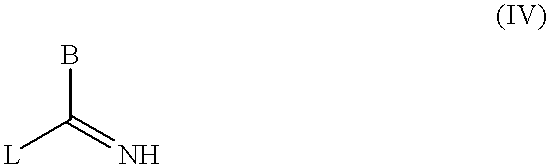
BC([L])=N
